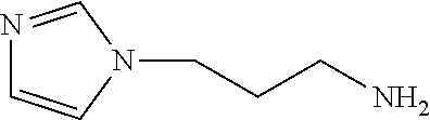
N1=CN(CCCN)C=C1
